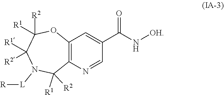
N([OH])C(C1=CC2=C(C([R1])([R2])N([L][R])C([R1])([R2])C([R2])([R1])O2)N=C1)=O
